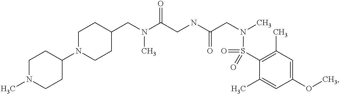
C1N(C)CCC(N2CCC(CN(C(CNC(CN(C)S(C3=C(C)C=C(OC)C=C3C)(=O)=O)=O)=O)C)CC2)C1
